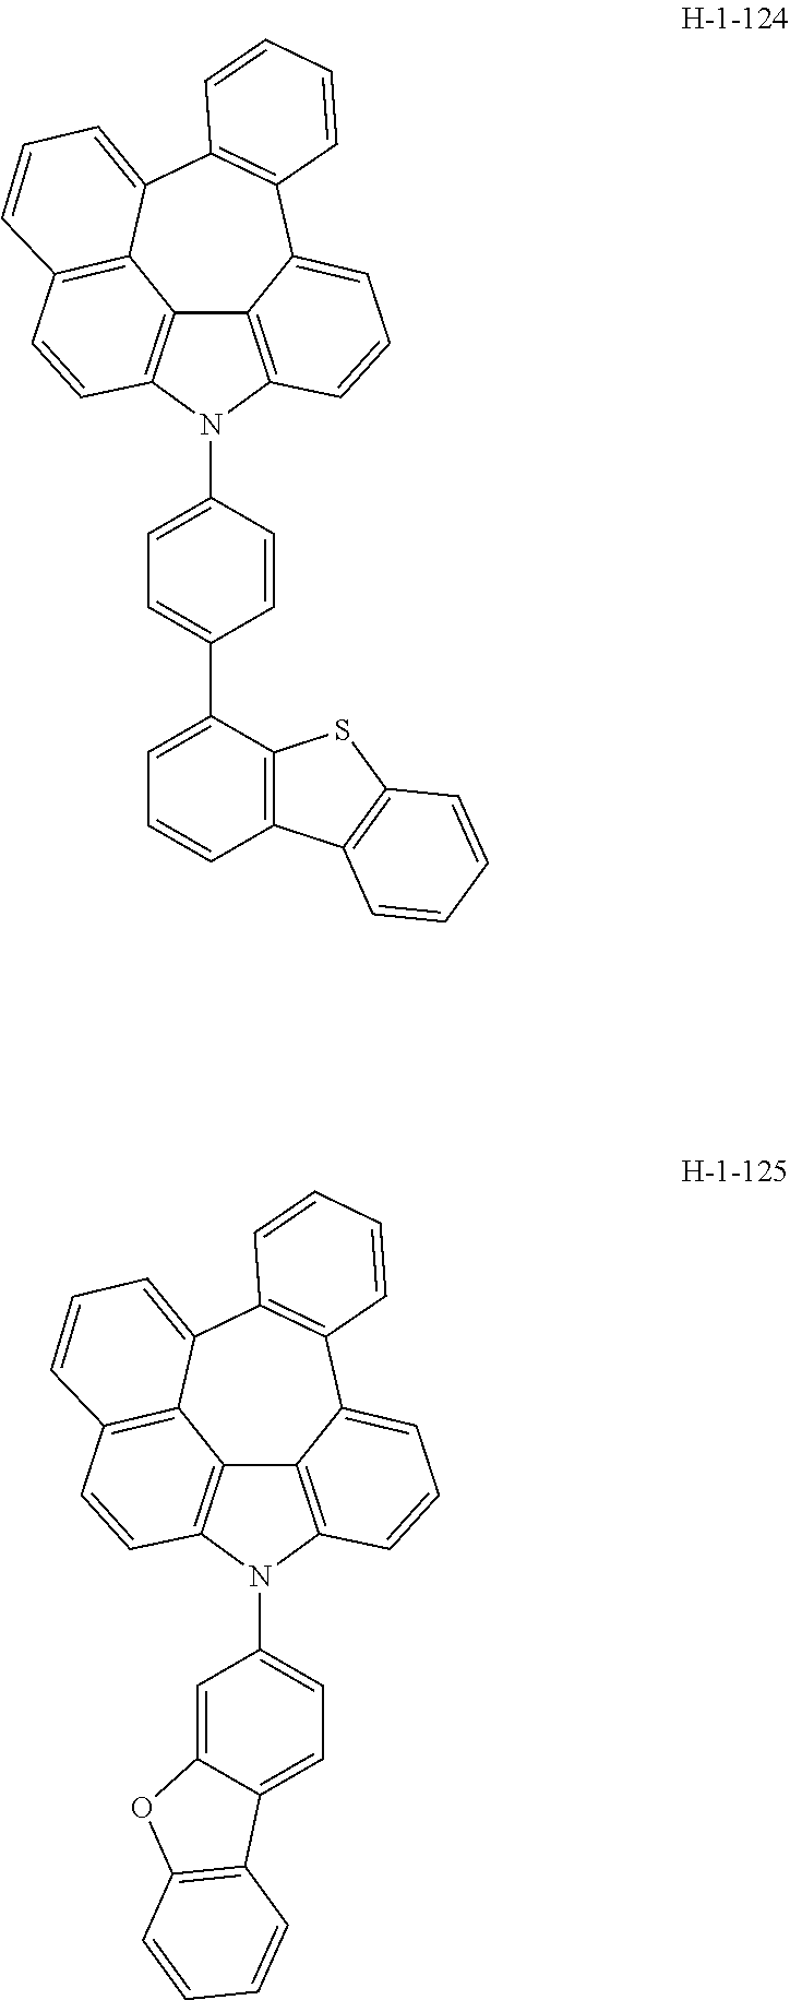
C12=C3N(C4=CC=C(C5=CC=CC6=C5SC5=C6C=CC=C5)C=C4)C4=C1C(=CC=C4)C1=C(C4=CC=CC(=C24)C=C3)C=CC=C1.C12=C3N(C4=CC=C5C(=C4)OC4=C5C=CC=C4)C4=C1C(=CC=C4)C1=C(C4=CC=CC(=C24)C=C3)C=CC=C1
